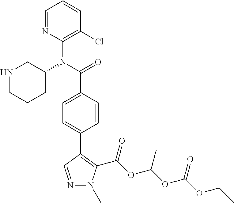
C1=NC(N(C(=O)C2=CC=C(C3=C(C(OC(OC(OCC)=O)C)=O)N(C)N=C3)C=C2)C2CNCCC2)=C(Cl)C=C1
